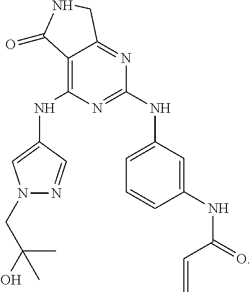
C12=C(NC3=CN(CC(O)(C)C)N=C3)N=C(NC3=CC=CC(NC(=O)C=C)=C3)N=C1CNC2=O
